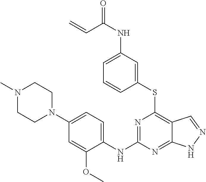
C1(SC2=C3C(=NC(NC4=CC=C(N5CCN(C)CC5)C=C4OC)=N2)NN=C3)=CC(NC(=O)C=C)=CC=C1
